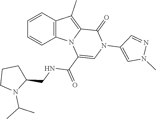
C1=CC2=C(C=C1)N1C(=C2C)C(=O)N(C2=CN(C)N=C2)C=C1C(=O)NCC1CCCN1C(C)C
